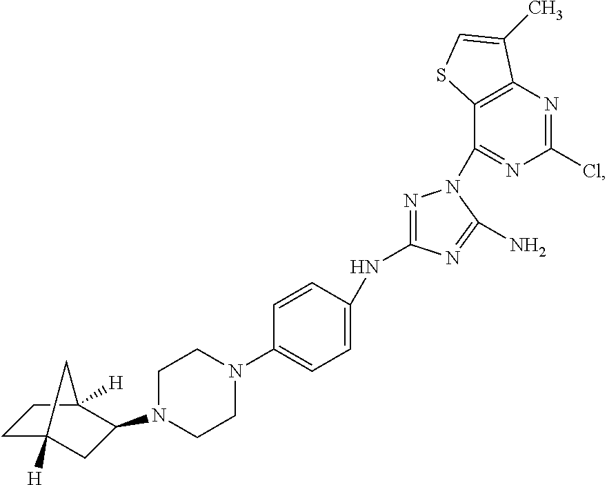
C1C2([H])CC(N3CCN(C4=CC=C(NC5=NN(C6=NC(Cl)=NC7=C6SC=C7C)C(N)=N5)C=C4)CC3)C([H])(C1)C2
